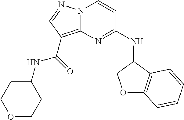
N(C1=NC2=C(C(NC3CCOCC3)=O)C=NN2C=C1)C1COC2=C1C=CC=C2
